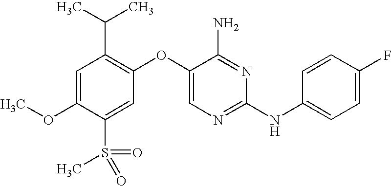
C1=C(OC)C(S(=O)(=O)C)=CC(OC2=CN=C(NC3=CC=C(F)C=C3)N=C2N)=C1C(C)C
